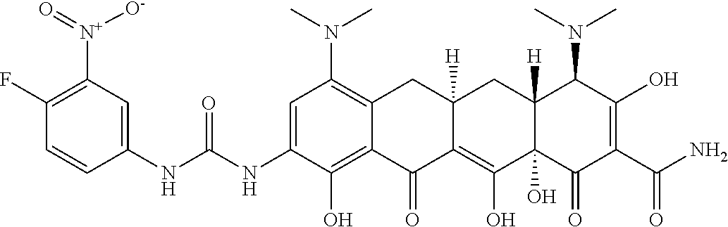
C1=C(NC(NC2=CC([N+]([O-])=O)=C(F)C=C2)=O)C(O)=C2C(=C1N(C)C)CC1([H])C(=C(O)C3(O)C([H])(C1)C(N(C)C)C(O)=C(C(N)=O)C3=O)C2=O
